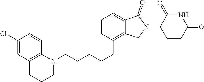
C1=C(Cl)C=CC2=C1CCCN2CCCCCC1=C2C(=CC=C1)C(=O)N(C1CCC(=O)NC1=O)C2
